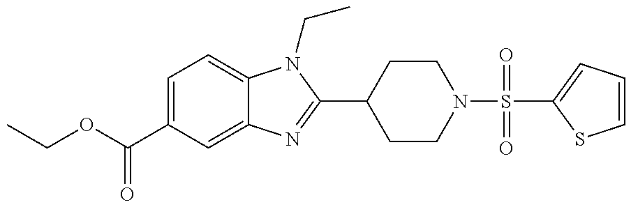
CCOC(C1=CC=C2C(=C1)N=C(C1CCN(S(=O)(=O)C3=CC=CS3)CC1)N2CC)=O
